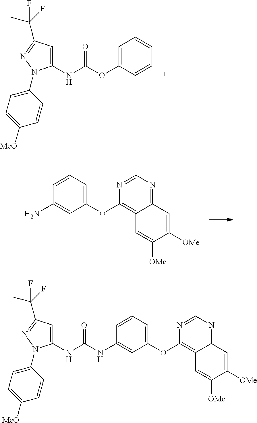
C1(OC2=CC=CC(N)=C2)=C2C(=NC=N1)C=C([OMe])C([OMe])=C2.C1(NC(OC2=CC=CC=C2)=O)=CC(C(F)(C)F)=NN1C1=CC=C([MeO])C=C1.C1(OC2=CC=CC(NC(NC3=CC(C(F)(C)F)=NN3C3=CC=C([MeO])C=C3)=O)=C2)=C2C(=NC=N1)C=C([OMe])C([OMe])=C2
